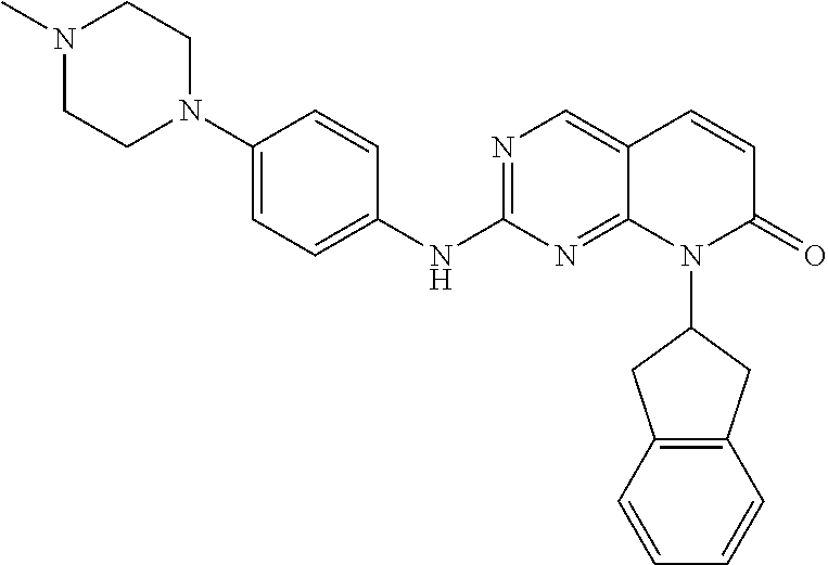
C1(N2CCN(C)CC2)=CC=C(NC2=NC=C3C(=N2)N(C2CC4=C(C2)C=CC=C4)C(=O)C=C3)C=C1
